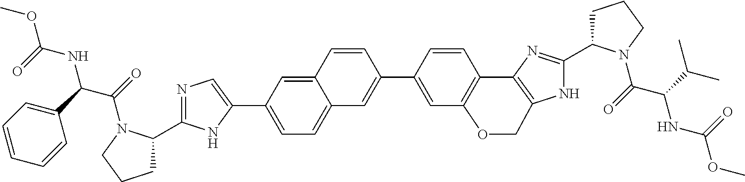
N1=C(C2CCCN2C(C(C2=CC=CC=C2)NC(OC)=O)=O)NC(C2=CC=C3C(=C2)C=CC(C2=CC4=C(C=C2)C2=C(NC(C5CCCN5C(C(C(C)C)NC(OC)=O)=O)=N2)CO4)=C3)=C1
